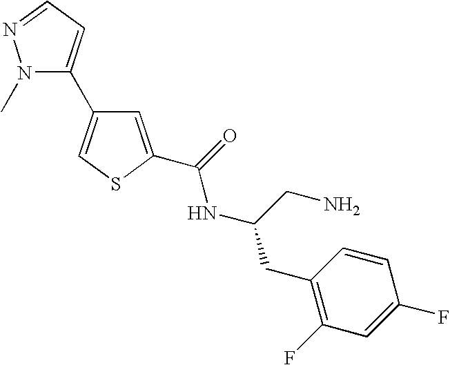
C1=C(C(=O)NC(CN)CC2=C(F)C=C(F)C=C2)SC=C1C1=CC=NN1C
